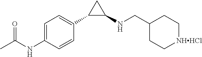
N(C1C(C2=CC=C(NC(C)=O)C=C2)C1)CC1CC[NHHCl]CC1
